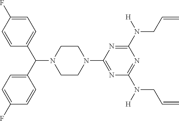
C1CN(C2=NC(N([H])CC=C)=NC(N([H])CC=C)=N2)CCN1C(C1=CC=C(F)C=C1)C1=CC=C(F)C=C1
